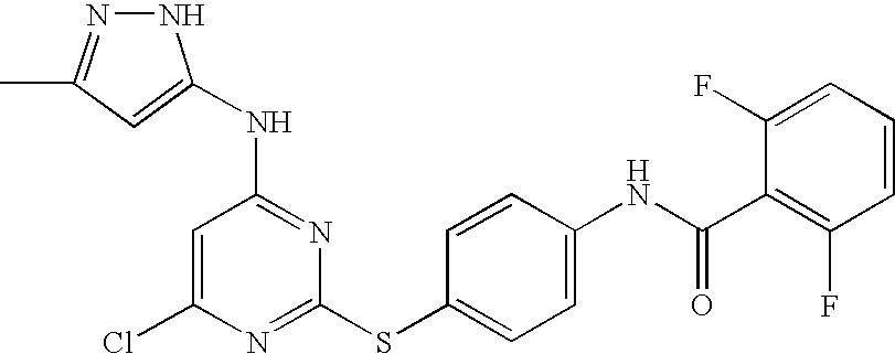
C1=C(Cl)N=C(SC2=CC=C(NC(C3=C(F)C=CC=C3F)=O)C=C2)N=C1NC1=CC(C)=NN1
